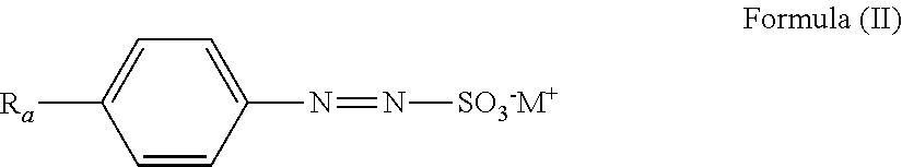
C1=CC(N=N[SO3-M+])=CC=C1[Ra]
